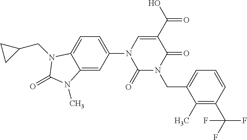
C1(=O)N(CC2=CC=CC(C(F)(F)F)=C2C)C(=O)C(C(O)=O)=CN1C1=CC=C2C(=C1)N(C)C(=O)N2CC1CC1
